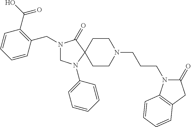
C1CN(CCCN2C(=O)CC3=C2C=CC=C3)CCC12C(=O)N(CC1=C(C(O)=O)C=CC=C1)CN2C1=CC=CC=C1
